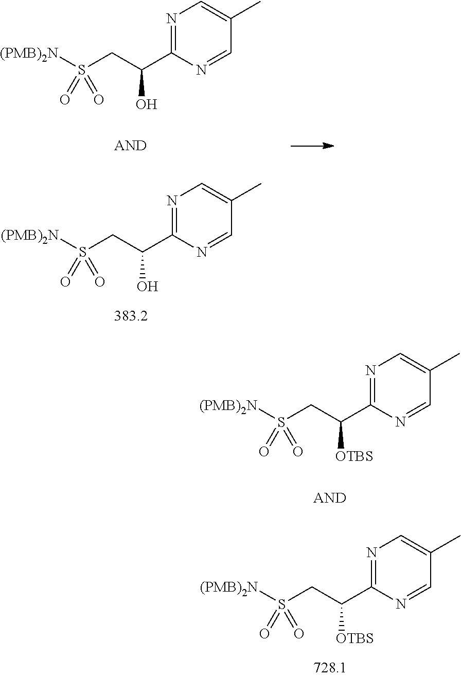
N1=C(C(CS([(PMB)2N])(=O)=O)[OTBS])N=CC(C)=C1.N1=C(C(CS([(PMB)2N])(=O)=O)[OTBS])N=CC(C)=C1.N1=C(C(CS([(PMB)2N])(=O)=O)O)N=CC(C)=C1.N1=C(C(CS([(PMB)2N])(=O)=O)O)N=CC(C)=C1
